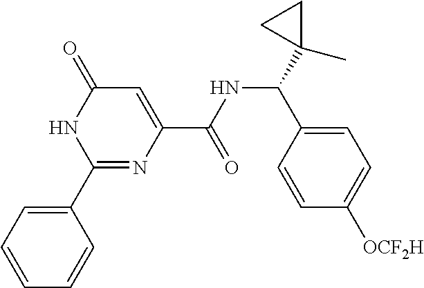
C1=CC=C(C2=NC(C(NC(C3=CC=C([OCF2H])C=C3)C3(C)CC3)=O)=CC(=O)N2)C=C1
